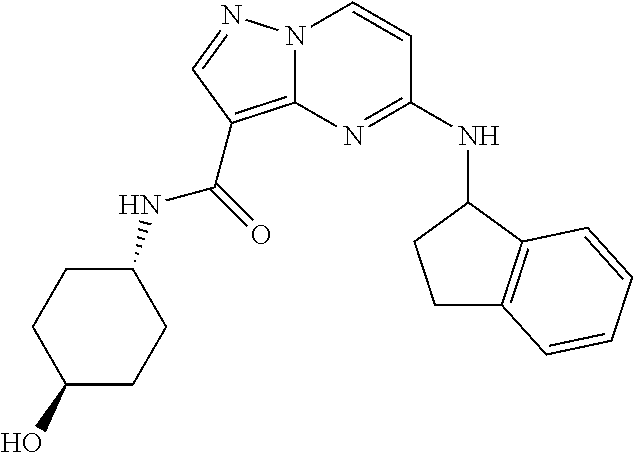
N(C1=NC2=C(C(NC3CCC(O)CC3)=O)C=NN2C=C1)C1CCC2=C1C=CC=C2
